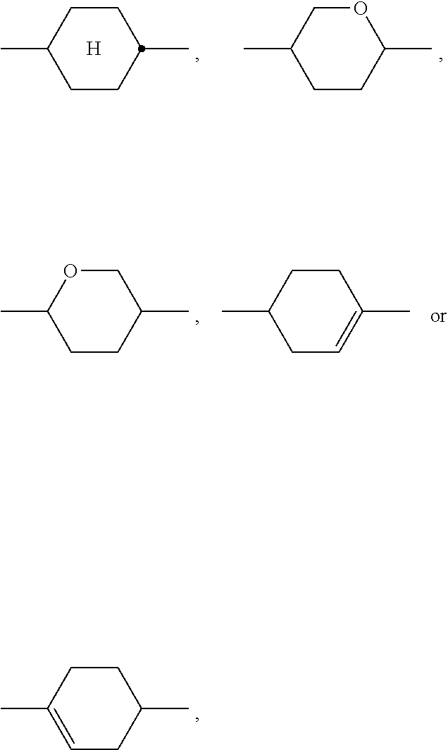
C1CC(C)=CCC1C.C1CC(C)CCC1C.[H].O1CC(C)CCC1C.C1OC(C)CCC1C.C1CC(C)CC=C1C
